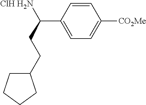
C1(C(CCC2CCCC2)[ClH H2N])=CC=C([CO2Me])C=C1
